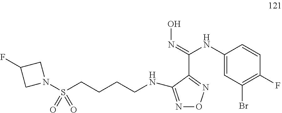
N1(S(CCCCNC2=NON=C2C(=NO)NC2=CC(Br)=C(F)C=C2)(=O)=O)CC(F)C1
